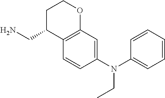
C1C(CN)C2=C(OC1)C=C(N(C1=CC=CC=C1)CC)C=C2
